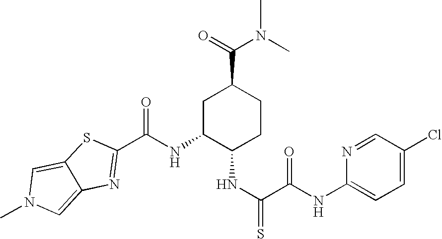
C(NC1C(NC(=S)C(NC2=CC=C(Cl)C=N2)=O)CCC(C(=O)N(C)C)C1)(=O)C1=NC2=CN(C)C=C2S1
